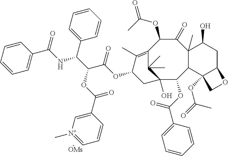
C1(OC(C2=CC=CC=C2)=O)C2C(C)(C(=O)C(OC(=O)C)C3=C(C)C(OC(C(C(NC(C4=CC=CC=C4)=O)C4=CC=CC=C4)OC(C4=C[N+](C)=CC=C4)=O)=O)CC1(O)C3(C)C)C(O)CC1C2(OC(=O)C)CO1.[OMs]
